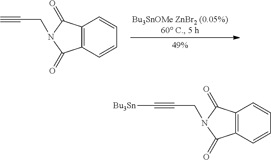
C12=C(C=CC=C1)C(=O)N(CC#C)C2=O.C12=C(C=CC=C1)C(=O)N(CC#C[Bu3Sn])C2=O
